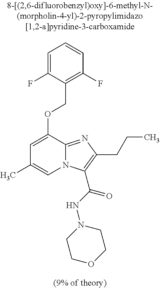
C1=C(F)C(COC2=CC(C)=CN3C2=NC(CCC)=C3C(NN2CCOCC2)=O)=C(F)C=C1
